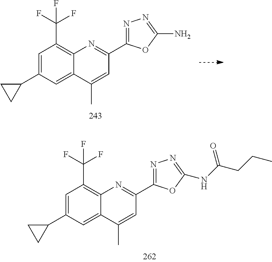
C1=C(C2CC2)C=C2C(=C1C(F)(F)F)N=C(C1=NN=C(N)O1)C=C2C.C1=C(C2CC2)C=C2C(=C1C(F)(F)F)N=C(C1=NN=C(NC(CCC)=O)O1)C=C2C
